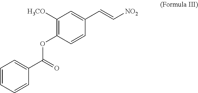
C1=C(C(=O)OC2=C([H3CO])C=C(C=C[NO2])C=C2)C=CC=C1
